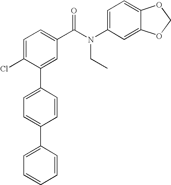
N(C(C1=CC=C(Cl)C(C2=CC=C(C3=CC=CC=C3)C=C2)=C1)=O)(C1=CC=C2C(=C1)OCO2)CC
